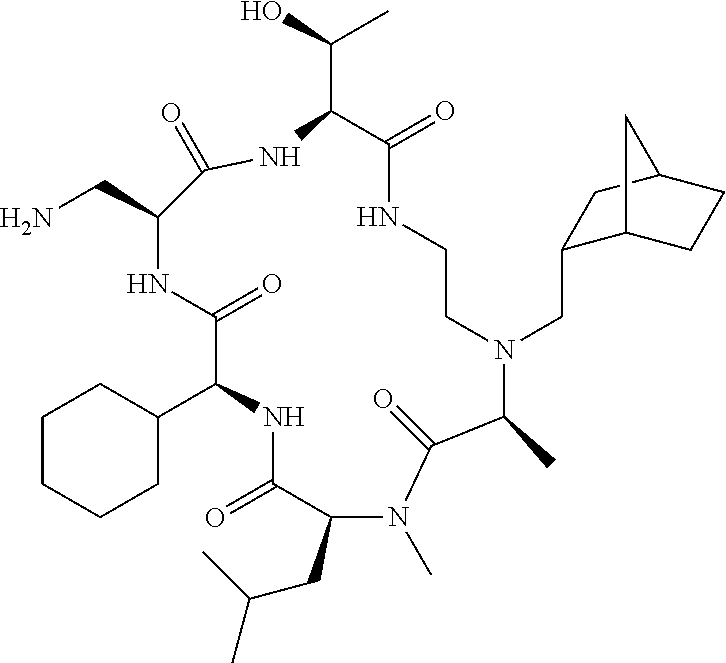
C1CCCC(C2NC(=O)C(CC(C)C)N(C)C(=O)C(C)N(CC3C4CCC(C3)C4)CCNC(=O)C(C(O)C)NC(=O)C(CN)NC2=O)C1
